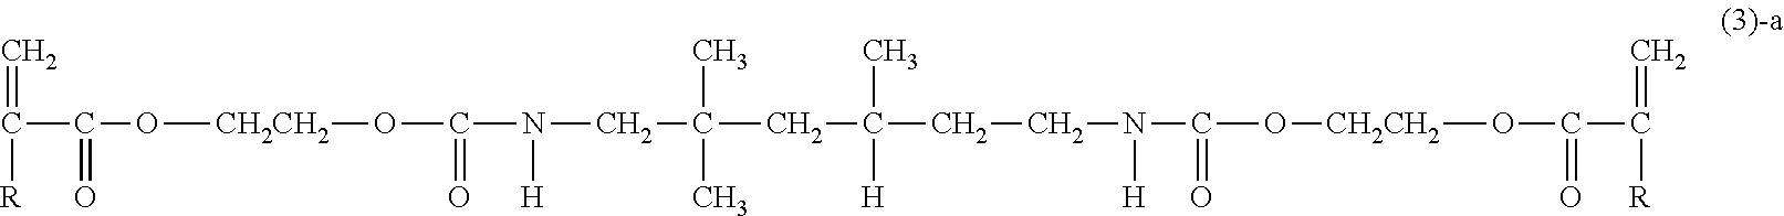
C(N([H])CC(CC(CCN(C(O[CH2CH2]OC(C(=C)[R])=O)=O)[H])(C)[H])(C)C)(O[CH2CH2]OC(C([R])=C)=O)=O
